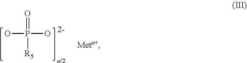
O=P([R5])(O)O
